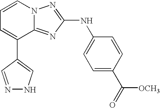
C1(C2=CC=CN3C2=NC(NC2=CC=C(C(=O)[OCH3])C=C2)=N3)=CNN=C1
